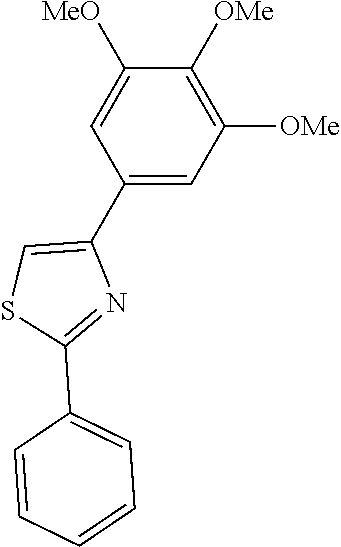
C1(C2=CSC(C3=CC=CC=C3)=N2)=CC([OMe])=C([OMe])C([MeO])=C1
